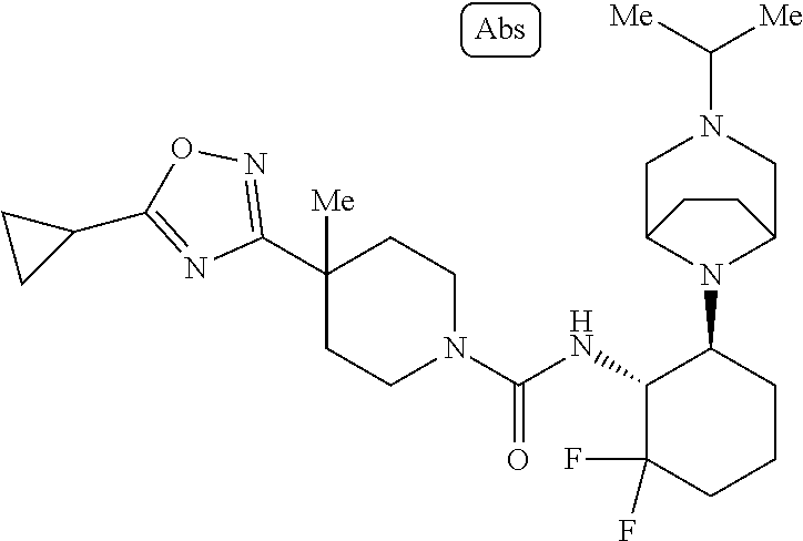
C1(C2=NOC(C3CC3)=N2)([Me])CCN(C(NC2C(F)(F)CCCC2N2C3CN(C([Me])[Me])CC2CC3)=O)CC1
